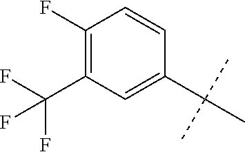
CC(C)(C)C1=CC(C(F)(F)F)=C(F)C=C1
